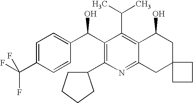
C(C1=C2C(=NC(C3CCCC3)=C1C(C1=CC=C(C(F)(F)F)C=C1)O)CC1(CC2O)CCC1)(C)C
